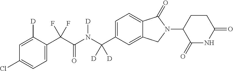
C1=C([D])C(C(C(N(C(C2=CC=C3C(=C2)CN(C2C(=O)NC(=O)CC2)C3=O)([D])[D])[D])=O)(F)F)=CC=C1Cl
